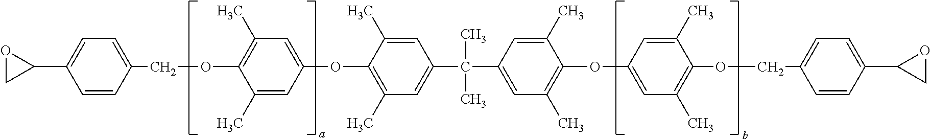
O1CC1C1=CC=C(COC2=C(C)C=C(OC3=C(C)C=C(C(C)(C)C4=CC(C)=C(OC5=CC(C)=C(OCC6=CC=C(C7CO7)C=C6)C(C)=C5)C(C)=C4)C=C3C)C=C2C)C=C1
